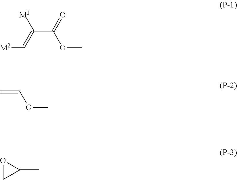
C(C(=O)OC)(=C[M2])[M1].C=COC.O1CC1C
